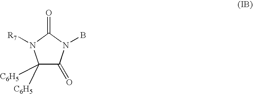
C1([C6H5])([C6H5])C(=O)N(B)C(=O)N1[R7]
